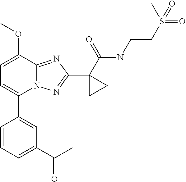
C1=C(C2=CC(C(C)=O)=CC=C2)N2C(=NC(C3(C(NCCS(=O)(=O)C)=O)CC3)=N2)C(OC)=C1
